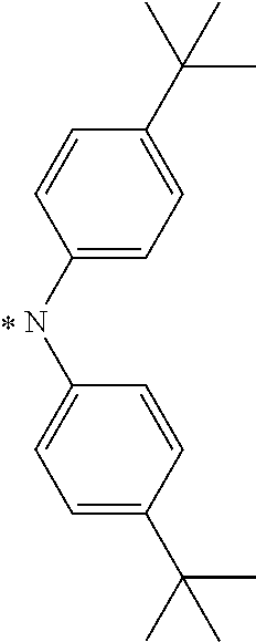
*.N(C1=CC=C(C(C)(C)C)C=C1)C1=CC=C(C(C)(C)C)C=C1
